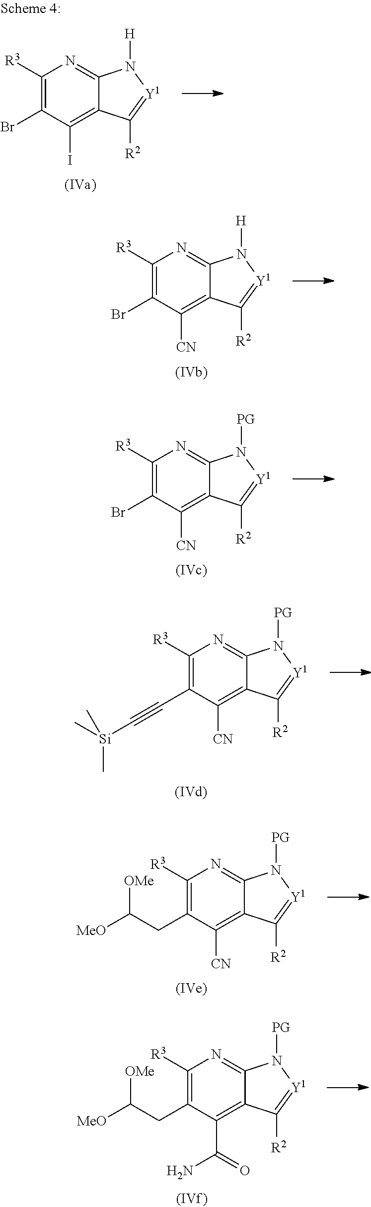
C1([R3])=C(Br)C(I)=C2C(=N1)N([H])[Y1]=C2[R2].C1([R3])=C(Br)C([CN])=C2C(=N1)N([H])[Y1]=C2[R2].C1([R3])=C(Br)C([CN])=C2C(=N1)N([PG])[Y1]=C2[R2].C1([R3])=C(C#C[Si](C)(C)C)C([CN])=C2C(=N1)N([PG])[Y1]=C2[R2].C1([R3])=C(CC([OMe])[MeO])C([CN])=C2C(=N1)N([PG])[Y1]=C2[R2].C1([R3])=C(CC([OMe])[MeO])C(C(=O)N)=C2C(=N1)N([PG])[Y1]=C2[R2]
